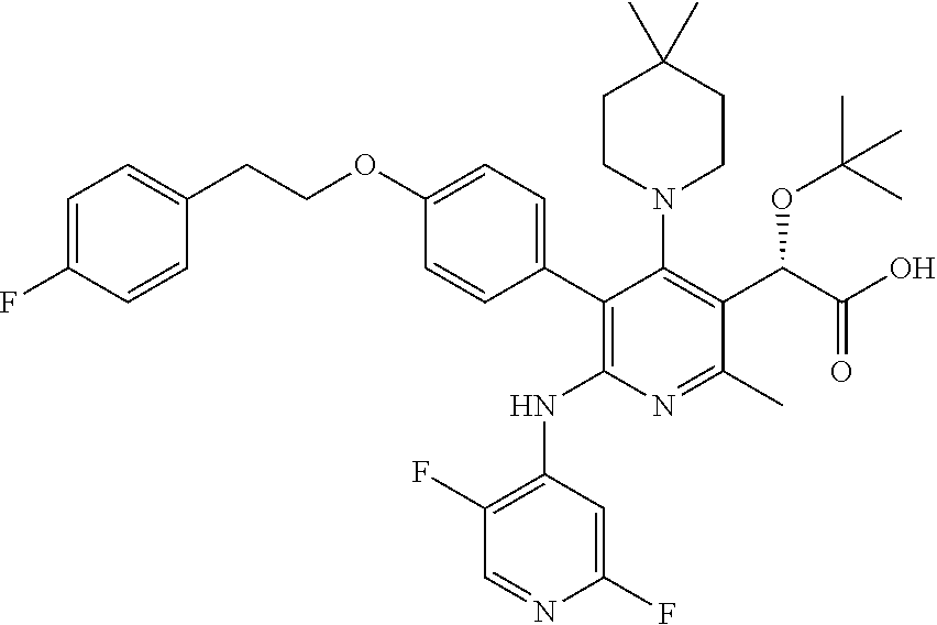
C1(C2=CC=C(OCCC3=CC=C(F)C=C3)C=C2)=C(NC2=C(F)C=NC(F)=C2)N=C(C)C(C(C(O)=O)OC(C)(C)C)=C1N1CCC(C)(C)CC1
